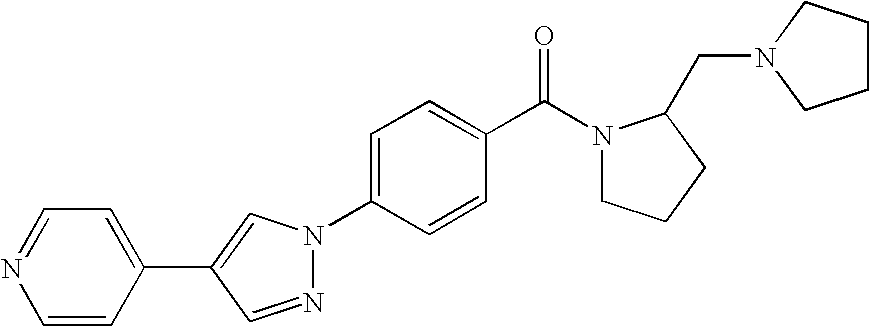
C1=C(N2N=CC(C3=CC=NC=C3)=C2)C=CC(C(=O)N2CCCC2CN2CCCC2)=C1
